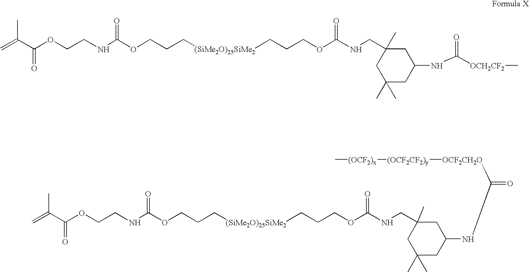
C1C(CNC(OCCC[(SiMe2O)25SiMe2]CCCOC(NCCOC(C(=C)C)=O)=O)=O)(C)CC(C)(C)CC1NC([OCH2CF2]C)=O.[(OCF2)x]([(OCF2CF2)y][OCF2CH2O]C(NC1CC(C)(CNC(OCCC[(SiMe2O)25SiMe2]CCCOC(NCCOC(C(=C)C)=O)=O)=O)CC(C)(C)C1)=O)C
